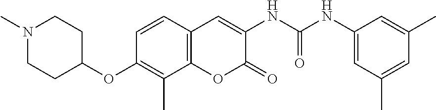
N(C(NC1=CC2=C(OC1=O)C(C)=C(OC1CCN(C)CC1)C=C2)=O)C1=CC(C)=CC(C)=C1
